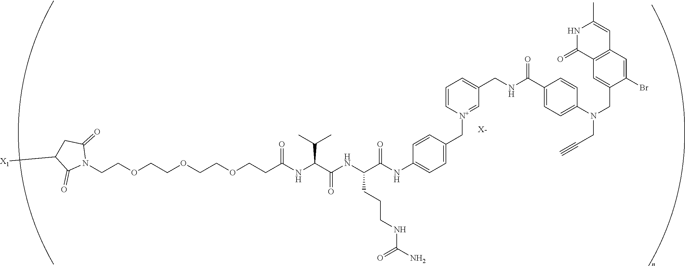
[X-].C(COCCOCCOCCC(NC(C(NC(C(NC1=CC=C(C[N+]2=CC(CNC(C3=CC=C(N(CC#C)CC4=CC5=C(C=C4Br)C=C(C)NC5=O)C=C3)=O)=CC=C2)C=C1)=O)CCCNC(=O)N)=O)C(C)C)=O)N1C(=O)CC([X1])C1=O
